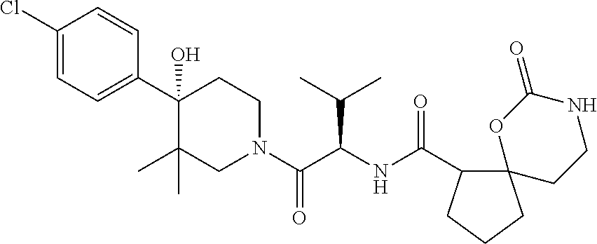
C1(Cl)=CC=C(C2(O)C(C)(C)CN(C(C(NC(C3C4(CCC3)CCNC(=O)O4)=O)C(C)C)=O)CC2)C=C1
